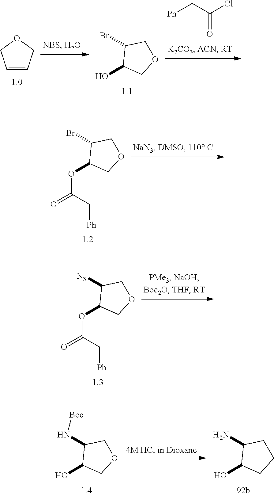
C1=CCOC1.OC1COCC1Br.[Ph]CC(Cl)=O.O(C1COCC1Br)C(=O)C[Ph].O(C1COCC1[N3])C(=O)C[Ph].OC1COCC1N[Boc].OC1CCCC1N
